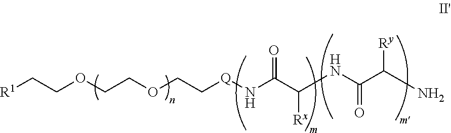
[R1]CCOCCOCC[Q]NC(=O)C([Rx])NC(C([Ry])N)=O
